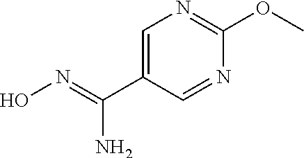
C1=C(C(=NO)N)C=NC(OC)=N1
